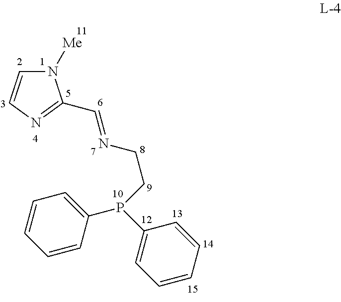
N1([Me])C=CN=C1C=NCCP(C1=CC=CC=C1)C1=CC=CC=C1
